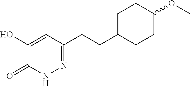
C1(CCC2=NNC(=O)C(O)=C2)CCC(OC)CC1
